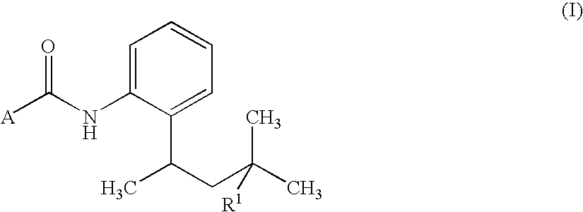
C([A])(NC1=CC=CC=C1C(C)CC(C)(C)[R1])=O
